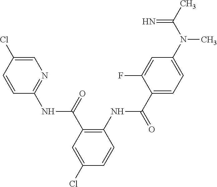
C1=C(Cl)C=CC(NC(=O)C2=C(NC(=O)C3=CC=C(N(C(C)=N)C)C=C3F)C=CC(Cl)=C2)=N1
